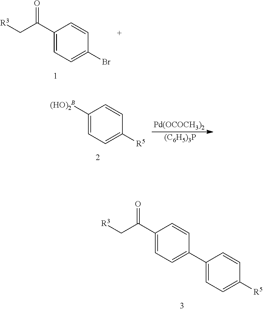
C1(C(C[R3])=O)=CC=C(C2=CC=C([R5])C=C2)C=C1.C1(C(C[R3])=O)=CC=C(Br)C=C1.[Pd(OCOCH3)2].[(C6H5)3P].C1([(HO)2B])=CC=C([R5])C=C1
